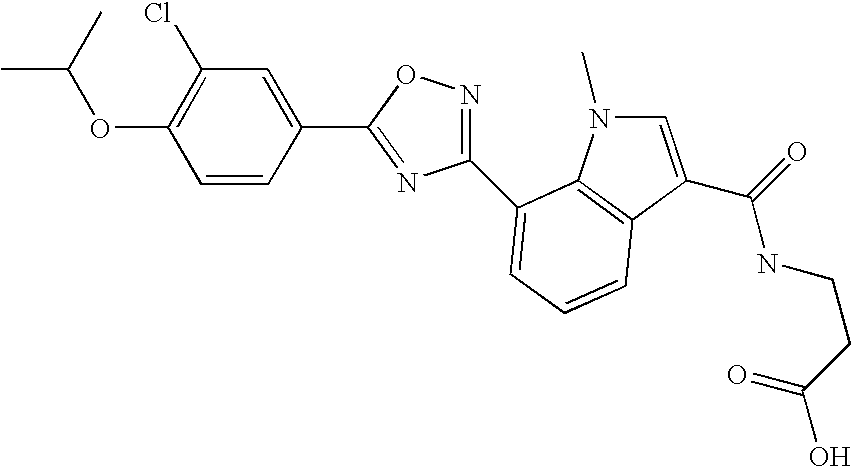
C1(OC(C)C)=C(Cl)C=C(C2=NC(C3=CC=CC4=C3N(C)C=C4C(=O)NCCC(O)=O)=NO2)C=C1
